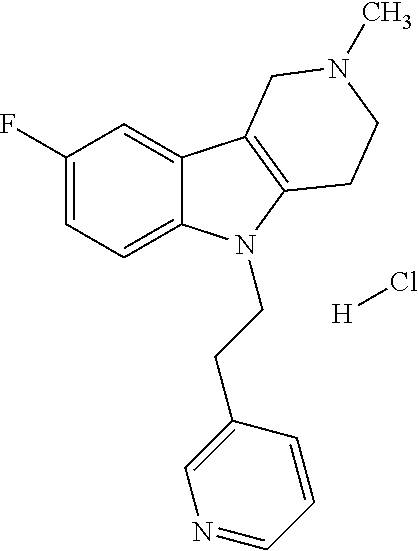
C1(F)=CC=C2C(=C1)C1=C(N2CCC2=CN=CC=C2)CCN(C)C1.[H]Cl
